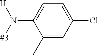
C1(N([#3])[H])=CC=C(Cl)C=C1C
